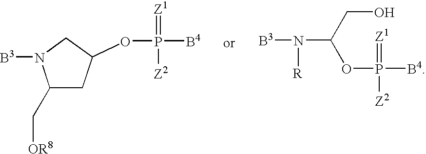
C1(C[OR8])CC(OP(=[Z1])([Z2])[B4])CN1[B3].C(OP(=[Z1])([Z2])[B4])(N([B3])[R])CO
